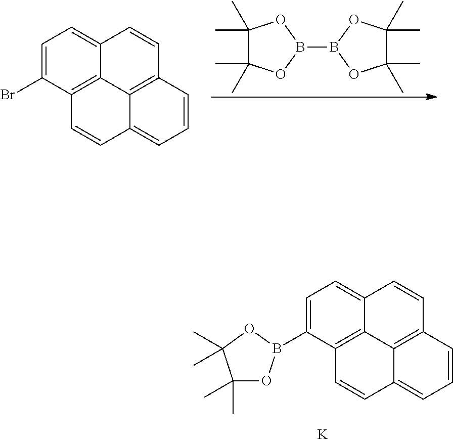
C1=C(B2OC(C)(C)C(C)(C)O2)C2=C3C(=C1)C=CC1=C3C(=CC=C1)C=C2.[K].C1(C)(C)C(C)(C)OB(B2OC(C)(C)C(C)(C)O2)O1.C1=C(Br)C2=C3C(=C1)C=CC1=C3C(=CC=C1)C=C2
